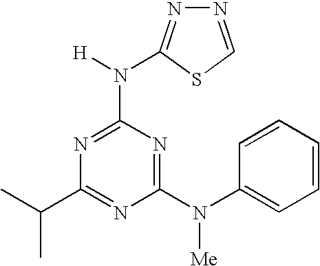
C1(C(C)C)=NC(N(C2=CC=CC=C2)[Me])=NC(N([H])C2=NN=CS2)=N1
